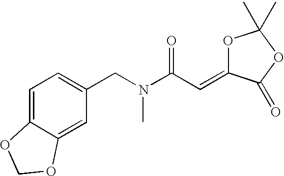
C1=C2C(=CC(CN(C(C=C3OC(C)(C)OC3=O)=O)C)=C1)OCO2
